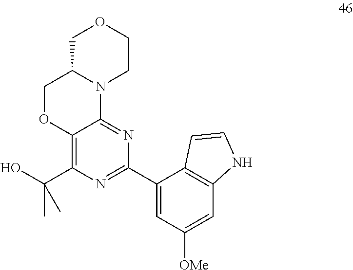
C1C2N(CCO1)C1=NC(C3=CC([OMe])=CC4=C3C=CN4)=NC(C(O)(C)C)=C1OC2
